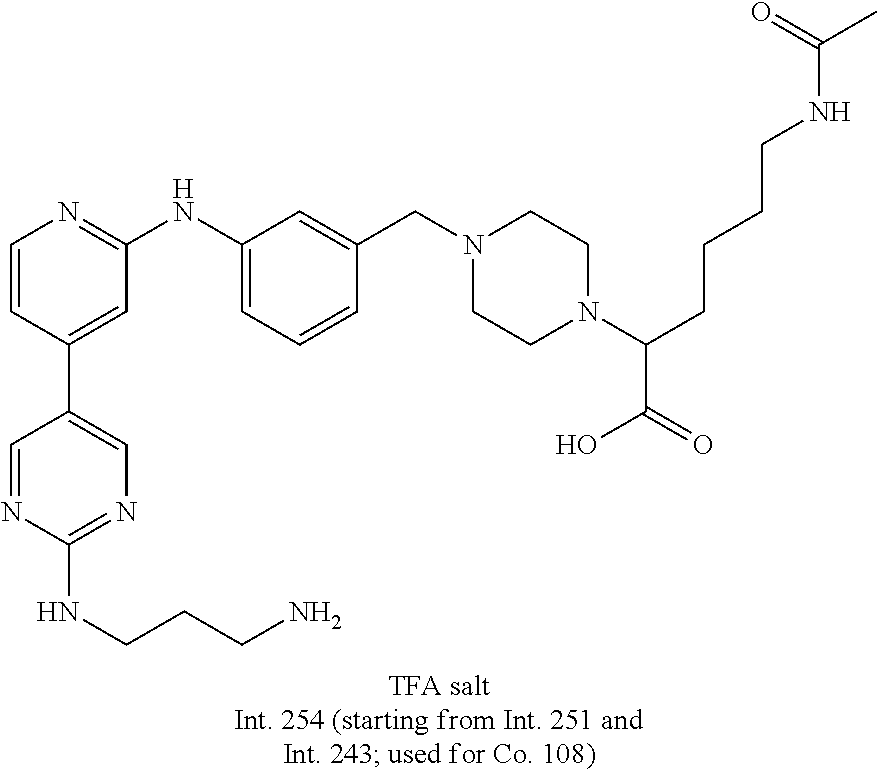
C1=CC(C2=CN=C(NCCCN)N=C2)=CC(NC2=CC=CC(CN3CCN(C(CCCCNC(C)=O)C(=O)O)CC3)=C2)=N1
